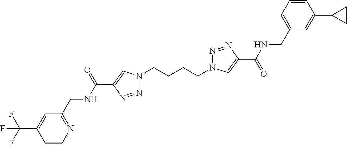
N1(CCCCN2N=NC(C(=O)NCC3=CC=CC(C4CC4)=C3)=C2)N=NC(C(NCC2=NC=CC(C(F)(F)F)=C2)=O)=C1
